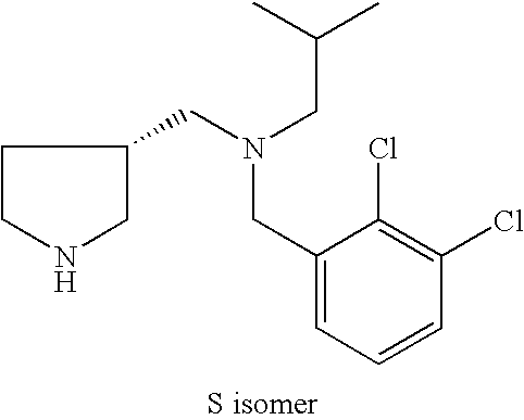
C1(CN(CC2CCNC2)CC(C)C)=CC=CC(Cl)=C1Cl
